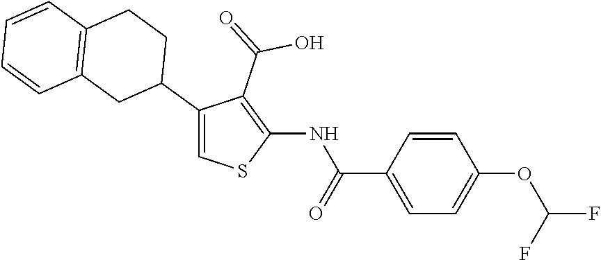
C1(C2CCC3=C(C2)C=CC=C3)=CSC(NC(C2=CC=C(OC(F)F)C=C2)=O)=C1C(=O)O
